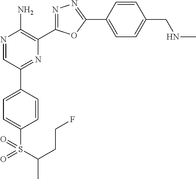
N1=CC(C2=CC=C(S(C(C)CCF)(=O)=O)C=C2)=NC(C2=NN=C(C3=CC=C(CNC)C=C3)O2)=C1N
